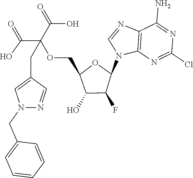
C12=C(N=C(Cl)N=C1N)N(C1OC(COC(C(=O)O)(C(=O)O)CC3=CN(CC4=CC=CC=C4)N=C3)C(O)C1F)C=N2
